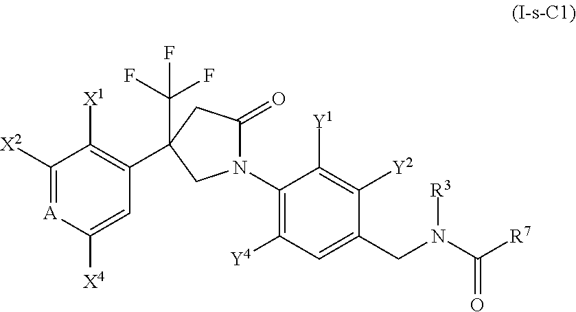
C1([X2])=[A]C([X4])=CC(C2(C(F)(F)F)CC(=O)N(C3=C([Y4])C=C(CN([R3])C([R7])=O)C([Y2])=C3[Y1])C2)=C1[X1]
